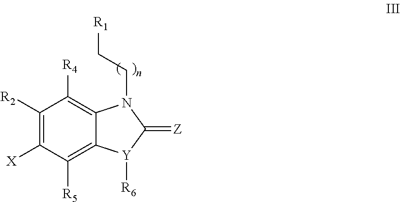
C1([R2])=C([X])C([R5])=C2C(=C1[R4])N(CC[R1])C(=[Z])[Y]2[R6]
